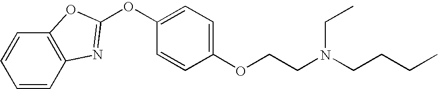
C1=CC2=C(C=C1)OC(OC1=CC=C(OCCN(CCCC)CC)C=C1)=N2
